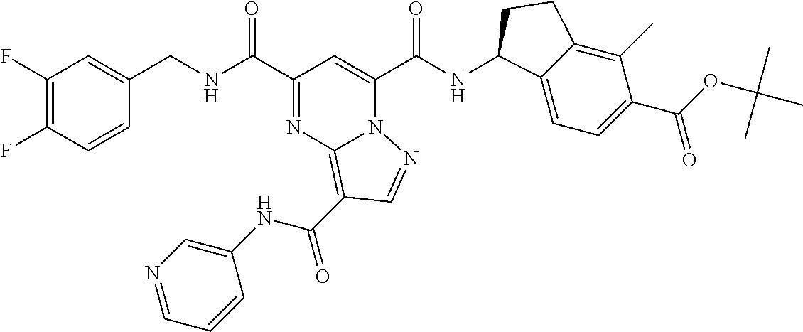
C1(F)=C(F)C=CC(CNC(C2=NC3=C(C(=O)NC4=CN=CC=C4)C=NN3C(C(NC3C4=CC=C(C(OC(C)(C)C)=O)C(C)=C4CC3)=O)=C2)=O)=C1
